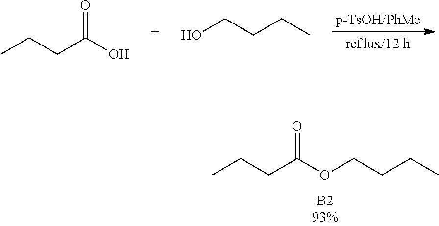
CCCC(O)=O.OCCCC.CCCC(OCCCC)=O
